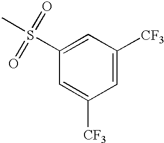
C1(S(C)(=O)=O)=CC([CF3])=CC([CF3])=C1
